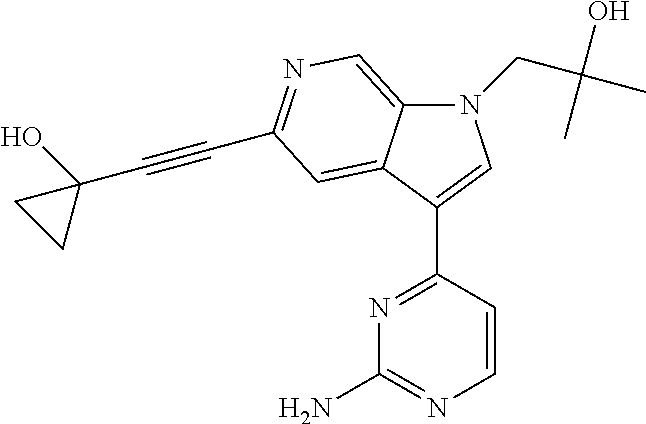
N1(CC(O)(C)C)C2=CN=C(C#CC3(O)CC3)C=C2C(C2=NC(N)=NC=C2)=C1
